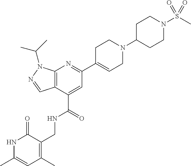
C12=C(C(C(=O)NCC3=C(C)C=C(C)NC3=O)=CC(C3=CCN(C4CCN(S(C)(=O)=O)CC4)CC3)=N1)C=NN2C(C)C
